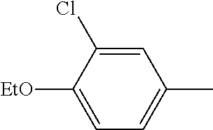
C1=C([EtO])C(Cl)=CC(C)=C1
